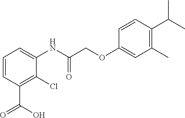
C1=CC(C(O)=O)=C(Cl)C(NC(COC2=CC(C)=C(C(C)C)C=C2)=O)=C1
